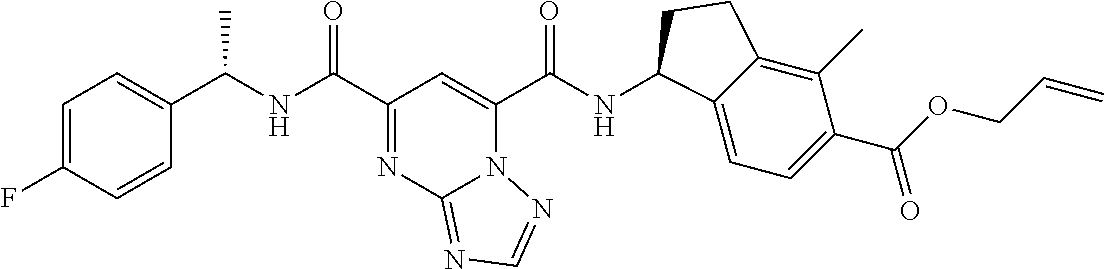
C1(C(NC(C2=NC3=NC=NN3C(C(NC3C4=CC=C(C(OCC=C)=O)C(C)=C4CC3)=O)=C2)=O)C)=CC=C(F)C=C1
